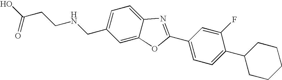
OC(CCNCC1=CC=C2C(=C1)OC(C1=CC=C(C3CCCCC3)C(F)=C1)=N2)=O
